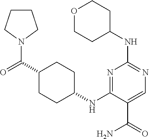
C1CCN(C(=O)C2CCC(NC3=NC(NC4CCOCC4)=NC=C3C(N)=O)CC2)C1
